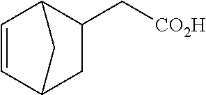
C1=CC2C(C[CO2H])CC1C2
